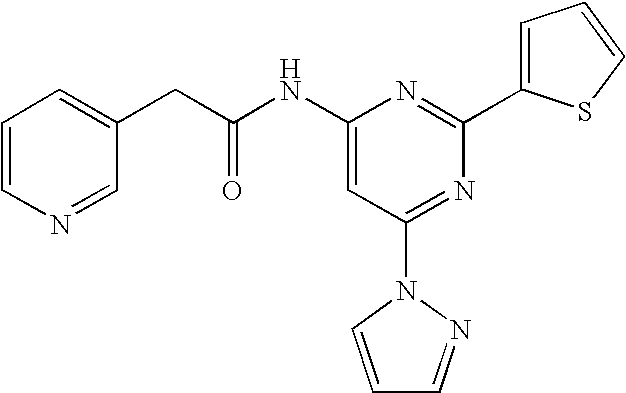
C1(NC(CC2=CC=CN=C2)=O)=CC(N2C=CC=N2)=NC(C2=CC=CS2)=N1
